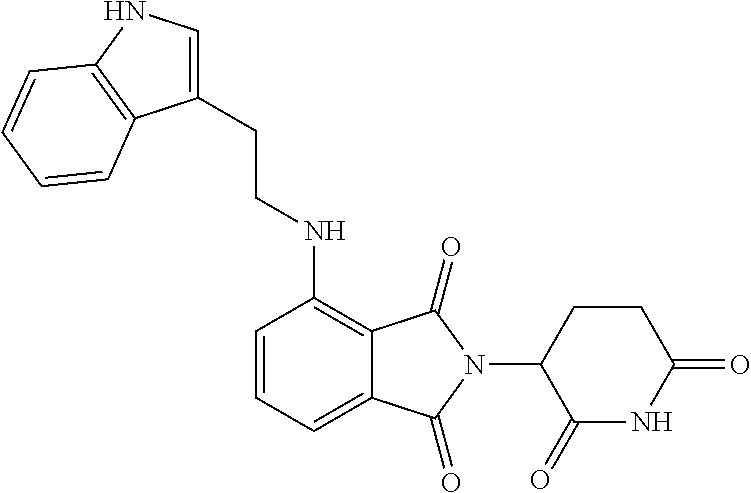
N(C1=C2C(=CC=C1)C(=O)N(C1C(=O)NC(=O)CC1)C2=O)CCC1=CNC2=C1C=CC=C2
